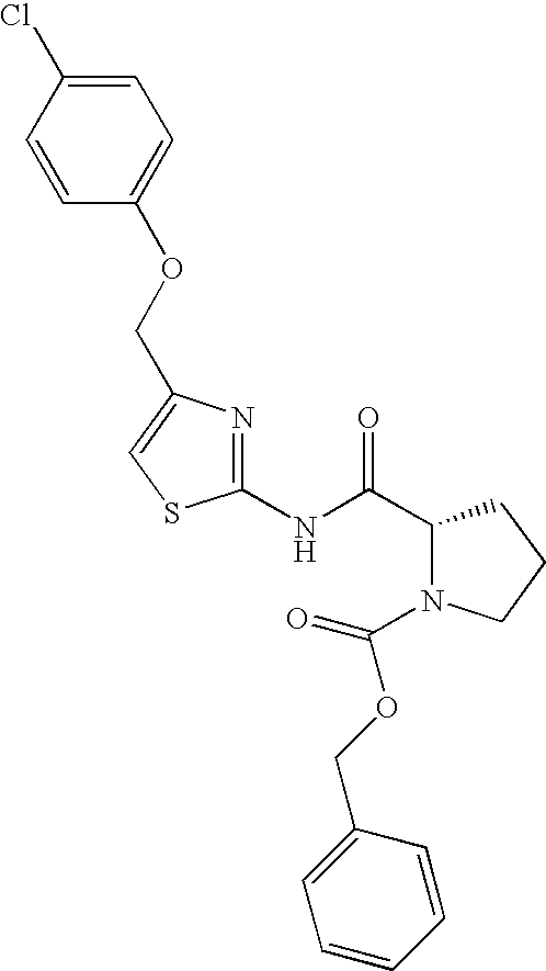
C1(NC(C2N(C(OCC3=CC=CC=C3)=O)CCC2)=O)=NC(COC2=CC=C(Cl)C=C2)=CS1
